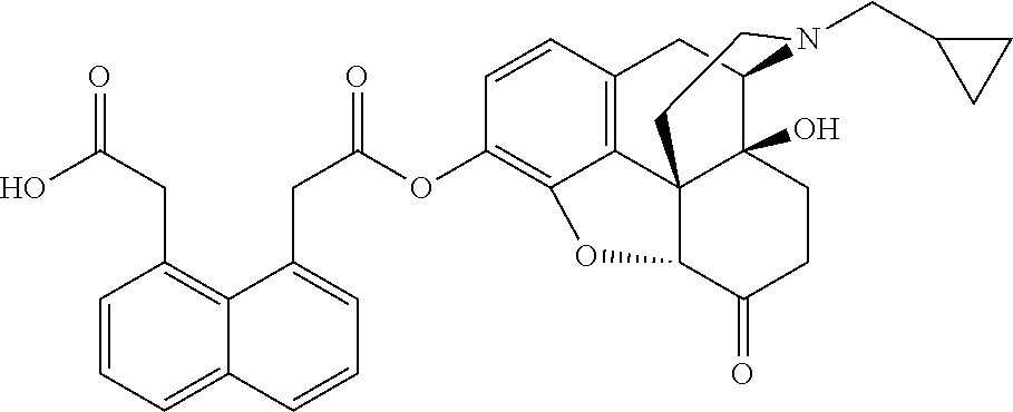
C(C(OC1=C2C3=C(C=C1)CC1C4(O)C3(C(C(=O)CC4)O2)CCN1CC1CC1)=O)C1=CC=CC2=CC=CC(CC(=O)O)=C12
